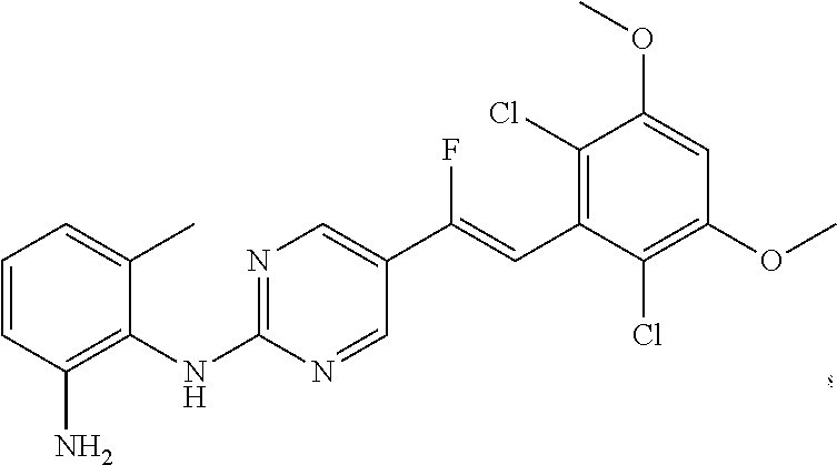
C1=CC(N)=C(NC2=NC=C(C(=CC3=C(Cl)C(OC)=CC(OC)=C3Cl)F)C=N2)C(C)=C1
